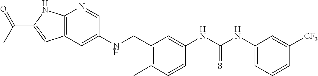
N(C1=CC=CC([CF3])=C1)C(=S)NC1=CC(CNC2=CC3=C(N=C2)NC(C(C)=O)=C3)=C(C)C=C1
